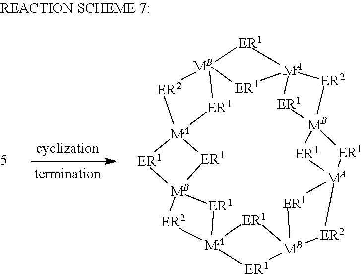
[ER1]1[MB]23[ER2][MA]4([ER1][MB]5([ER2][MA]6([ER1][MB]7([ER1]6)[ER2][MA]6([ER1][MB]8([ER2][MA]1([ER1]2)[ER1]8)[ER1]6)[ER1]7)[ER1]5)[ER1]4)[ER1]3
